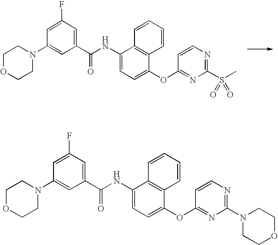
C1OCCN(C2=CC(C(NC3=CC=C(OC4=NC(S(C)(=O)=O)=NC=C4)C4=C3C=CC=C4)=O)=CC(F)=C2)C1.C1OCCN(C2=CC(C(NC3=CC=C(OC4=NC(N5CCOCC5)=NC=C4)C4=C3C=CC=C4)=O)=CC(F)=C2)C1
